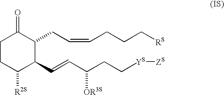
C1CC([R2S])C(C=CC(CC[YS][ZS])[OR3S])C(CC=CCCC[RS])C1=O
